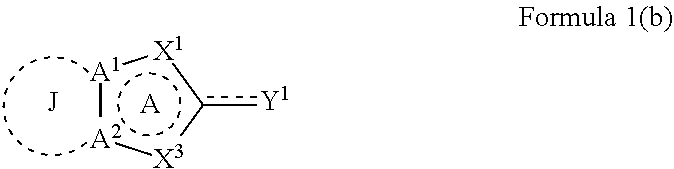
[A2]1:[A1]:[X1]c([Y1])[X3]:1.[J].[A]
